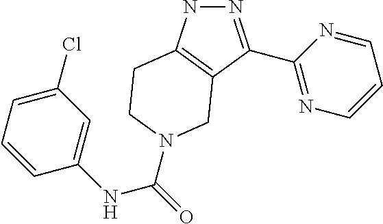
N1N=C(C2=NC=CC=N2)C2=C1CCN(C(=O)NC1=CC(Cl)=CC=C1)C2
